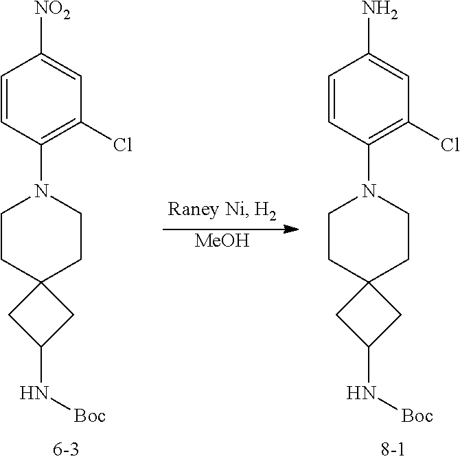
[MeOH].C1=CC(N2CCC3(CC(N[Boc])C3)CC2)=C(Cl)C=C1[NO2].C1=CC(N2CCC3(CC(N[Boc])C3)CC2)=C(Cl)C=C1N
